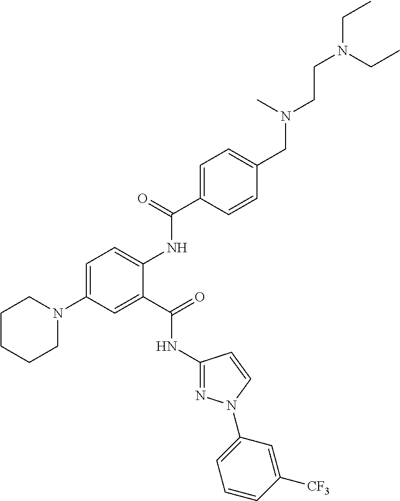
C1(NC(C2=CC(N3CCCCC3)=CC=C2NC(C2=CC=C(CN(CCN(CC)CC)C)C=C2)=O)=O)=NN(C2=CC=CC([CF3])=C2)C=C1
